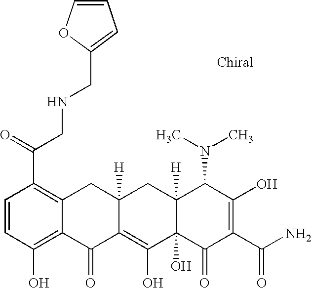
C1=CC(O)=C2C(=C1C(=O)CNCC1=CC=CO1)CC1([H])C(=C(O)C3(O)C([H])(C1)C(N(C)C)C(O)=C(C(N)=O)C3=O)C2=O
